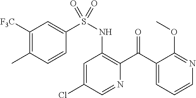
C1=C(Cl)C=NC(C(C2=CC=CN=C2OC)=O)=C1NS(=O)(C1=CC([F3C])=C(C)C=C1)=O
